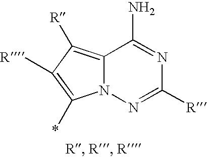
C12=C([R])C([R])=C(*)N1N=C([R])N=C2N
